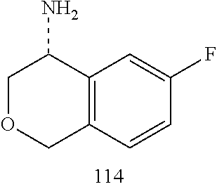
C1OCC2=C(C1N)C=C(F)C=C2
